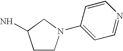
C1CN(C2=CC=NC=C2)CC1N
